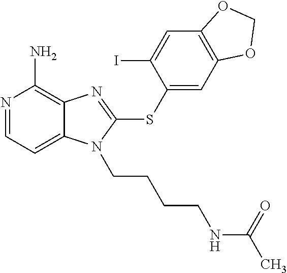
N1=CC=C2C(=C1N)N=C(SC1=CC3=C(C=C1I)OCO3)N2CCCCNC(=O)C
